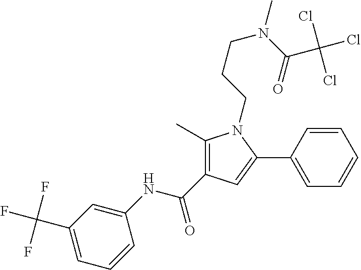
C1(NC(C2=C(C)N(CCCN(C(=O)C(Cl)(Cl)Cl)C)C(C3=CC=CC=C3)=C2)=O)=CC(C(F)(F)F)=CC=C1
